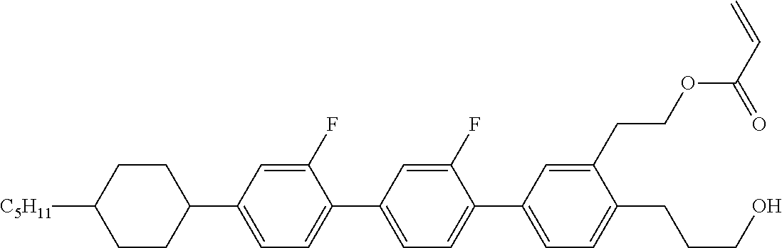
C1CC([C5H11])CCC1C1=CC=C(C2=CC=C(C3=CC=C(CCCO)C(CCOC(C=C)=O)=C3)C(F)=C2)C(F)=C1
